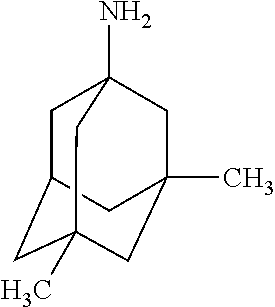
C1C2CC3(C)CC(C)(CC1(N)C3)C2
